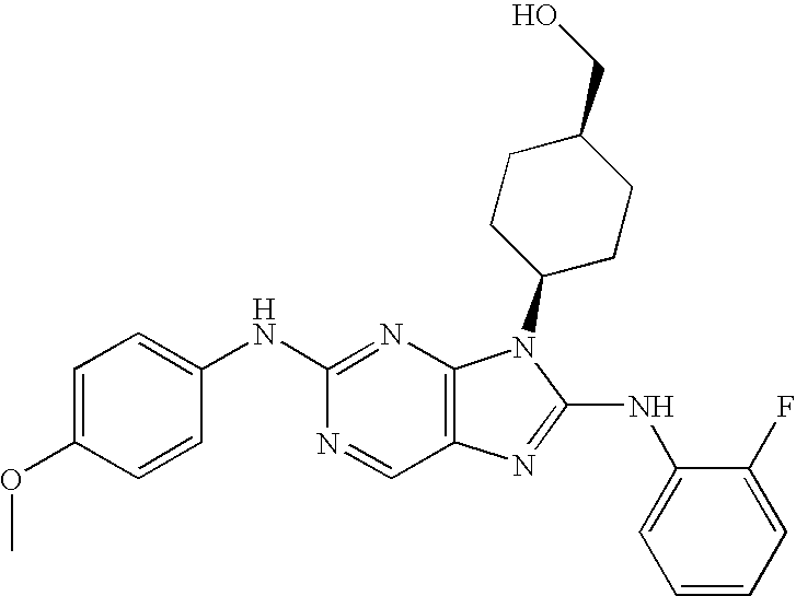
C1=C(OC)C=CC(NC2=NC3=C(C=N2)N=C(NC2=CC=CC=C2F)N3C2CCC(CO)CC2)=C1
